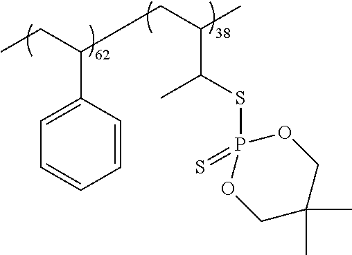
C1=C(C(CC)CCC(C(C)SP2(=S)OCC(C)(C)CO2)C)C=CC=C1
